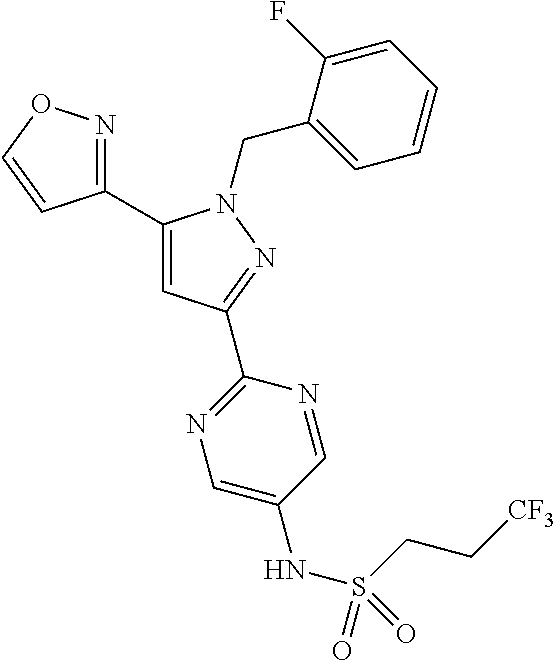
C1(C2=NOC=C2)=CC(C2=NC=C(NS(CC[CF3])(=O)=O)C=N2)=NN1CC1=CC=CC=C1F
